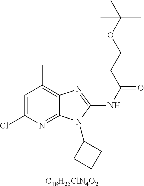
C1=C(Cl)N=C2C(=C1C)N=C(NC(=O)CCOC(C)(C)C)N2C1CCC1.[C18H25ClN4O2]
